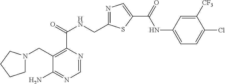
C1=NC(C(=O)NCC2=NC=C(C(=O)NC3=CC=C(Cl)C([CF3])=C3)S2)=C(CN2CCCC2)C(N)=N1
